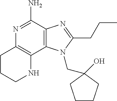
C12=C(C(N)=NC3=C1NCCC3)N=C(CCC)N2CC1(O)CCCC1
